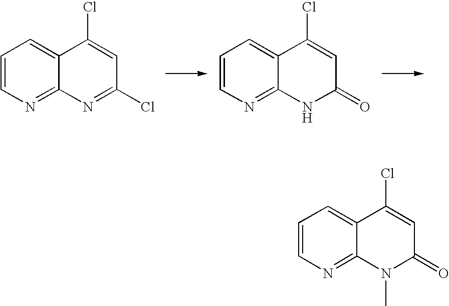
C1=CN=C2C(=C1)C(Cl)=CC(Cl)=N2.C1=CN=C2C(=C1)C(Cl)=CC(=O)N2.C1=CN=C2C(=C1)C(Cl)=CC(=O)N2C
